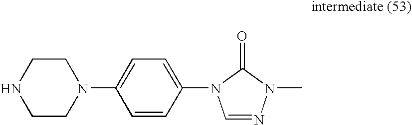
C1NCCN(C2=CC=C(N3C=NN(C)C3=O)C=C2)C1
